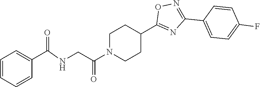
C1N(C(CNC(C2=CC=CC=C2)=O)=O)CCC(C2=NC(C3=CC=C(F)C=C3)=NO2)C1
